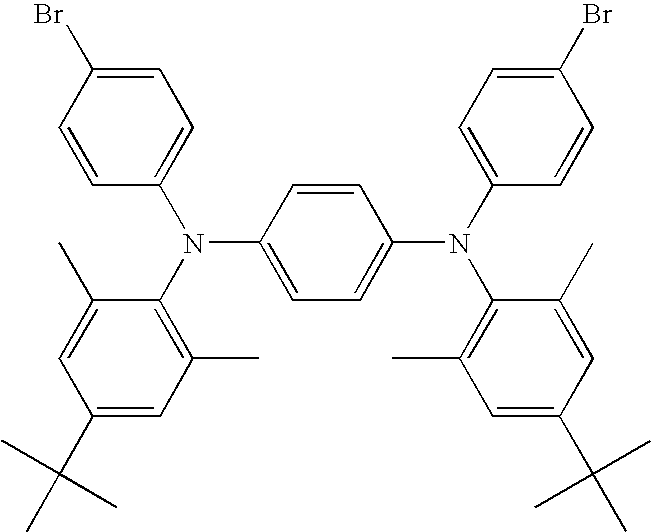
C1=CC(N(C2=C(C)C=C(C(C)(C)C)C=C2C)C2=CC=C(Br)C=C2)=CC=C1N(C1=CC=C(Br)C=C1)C1=C(C)C=C(C(C)(C)C)C=C1C
